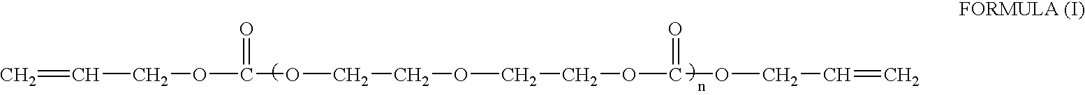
C=CCOC(=O)OCCOCCOC(=O)OCC=C
